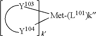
[Y103][Met-(L101)k][Y104]
